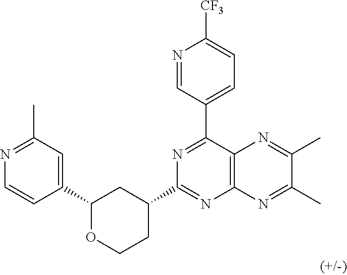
C1(C2=CC(C)=NC=C2)OCCC(C2=NC3=C(C(C4=CC=C([CF3])N=C4)=N2)N=C(C)C(C)=N3)C1
